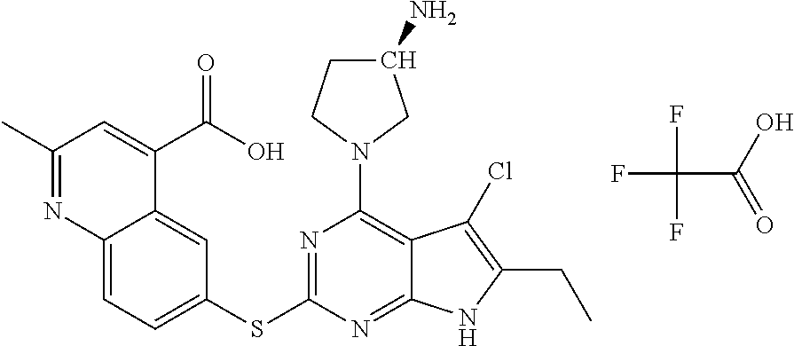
CC1=NC2=CC=C(SC3=NC(N4CC(N)CC4)=C4C(=N3)NC(CC)=C4Cl)C=C2C(C(O)=O)=C1.FC(C(O)=O)(F)F
